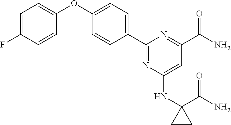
C1=C(F)C=CC(OC2=CC=C(C3=NC(NC4(C(N)=O)CC4)=CC(C(N)=O)=N3)C=C2)=C1
